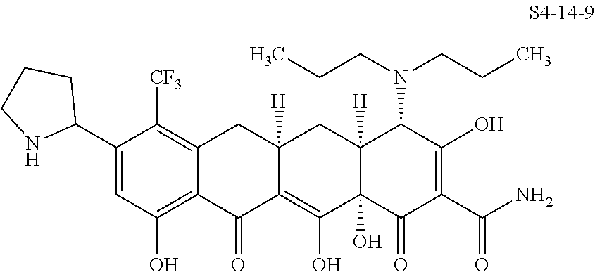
C1(C2CCCN2)=CC(O)=C2C(=C1[CF3])CC1([H])C(=C(O)C3(O)C([H])(C1)C(N(CCC)CCC)C(O)=C(C(N)=O)C3=O)C2=O
